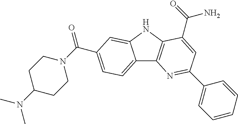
C12=CC=C(C(=O)N3CCC(N(C)C)CC3)C=C1NC1=C2N=C(C2=CC=CC=C2)C=C1C(=O)N
